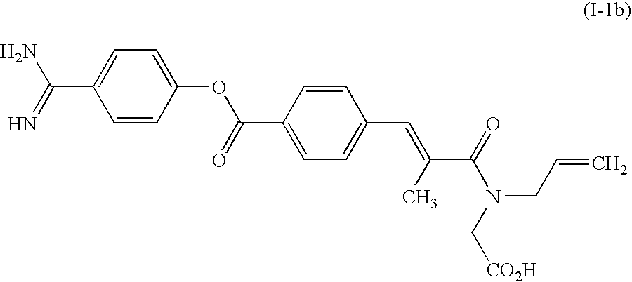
C1(OC(C2=CC=C(C=C(C)C(N(CC=C)C[CO2H])=O)C=C2)=O)=CC=C(C(=N)N)C=C1
